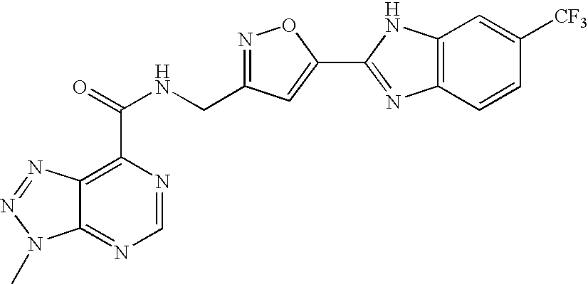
C12=NC=NC(C(=O)NCC3=NOC(C4=NC5=C(N4)C=C([CF3])C=C5)=C3)=C1N=NN2C
